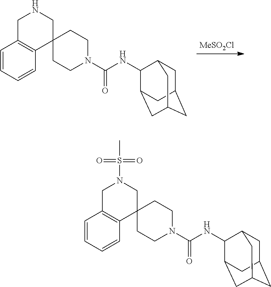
C1C2CC3CC(C2)C(NC(N2CCC4(CC2)CN(S(=O)(=O)C)CC2=C4C=CC=C2)=O)C1C3.C1C2CC3CC(C2)C(NC(N2CCC4(CC2)CNCC2=C4C=CC=C2)=O)C1C3.[MeSO2Cl]
